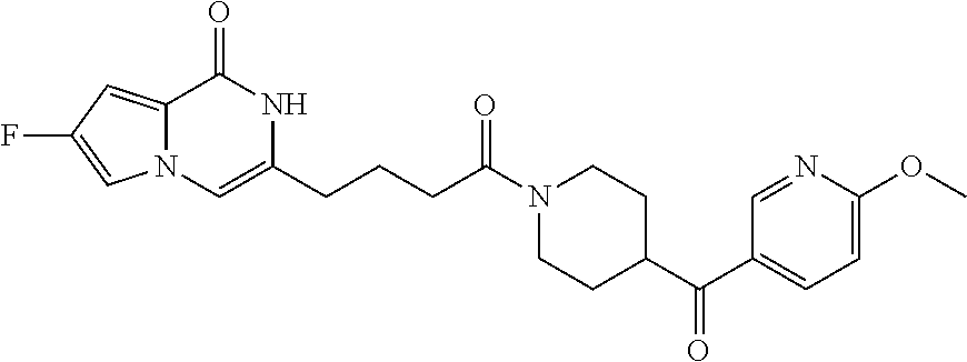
C12=CC(F)=CN1C=C(CCCC(N1CCC(C(C3=CC=C(OC)N=C3)=O)CC1)=O)NC2=O
